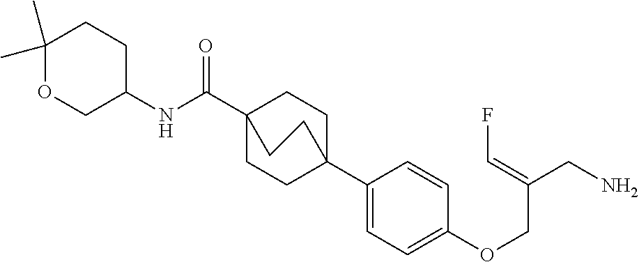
C1(C23CCC(C(NC4CCC(C)(C)OC4)=O)(CC2)CC3)=CC=C(OCC(CN)=CF)C=C1
